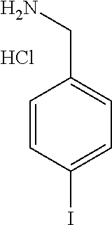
C1=CC(I)=CC=C1CN.Cl
